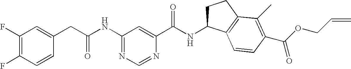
C1(NC(CC2=CC(F)=C(F)C=C2)=O)=NC=NC(C(NC2CCC3=C2C=CC(C(OCC=C)=O)=C3C)=O)=C1
